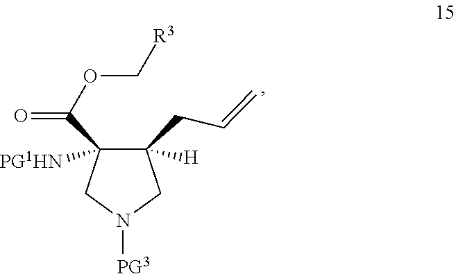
N1([PG3])CC(CC=C)([H])C(C(=O)OC[R3])([PG1HN])C1
